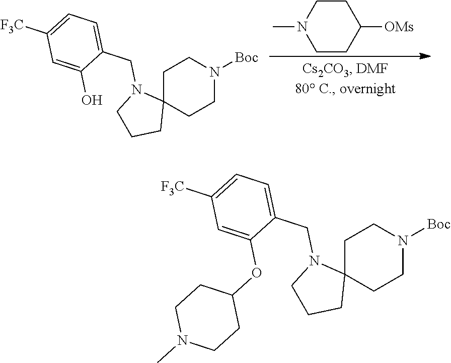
C1CN(C)CCC1[OMs].C1C2(CCN([Boc])C1)N(CC1=CC=C([F3C])C=C1O)CCC2.C1C2(CCN([Boc])C1)N(CC1=CC=C([F3C])C=C1OC1CCN(C)CC1)CCC2
